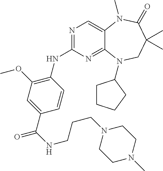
N1=C(NC2=C(OC)C=C(C(=O)NCCCN3CCN(C)CC3)C=C2)N=C2C(=C1)N(C)C(=O)C(C)(C)CN2C1CCCC1
